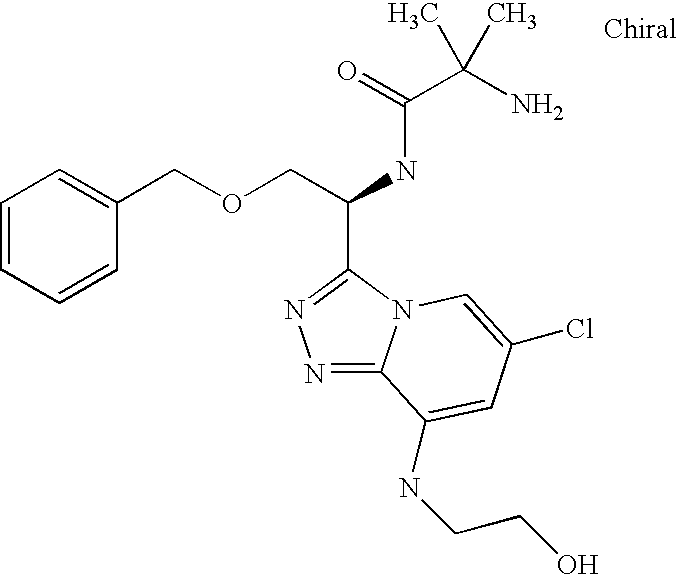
N1=C2N(C(C(COCC3=CC=CC=C3)NC(C(N)(C)C)=O)=N1)C=C(Cl)C=C2NCCO
